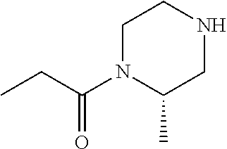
C1N(C(CC)=O)C(C)CNC1
